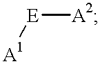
[A1][E][A2]
